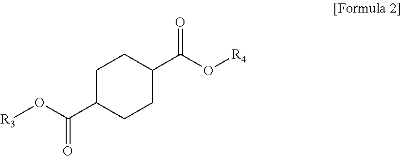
C1C(C(O[R3])=O)CCC(C(O[R4])=O)C1
